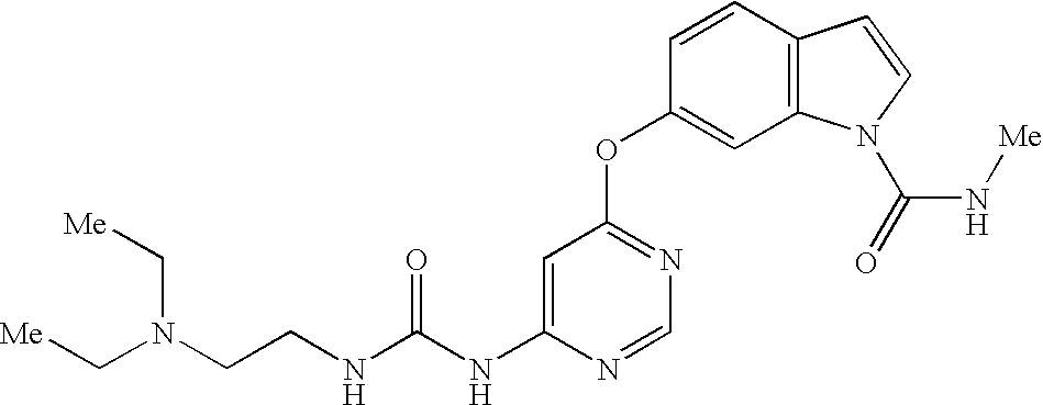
C(NC1=CC(OC2=CC3=C(C=C2)C=CN3C(=O)N[Me])=NC=N1)(NCCN(C[Me])C[Me])=O
